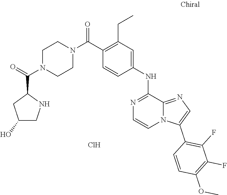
C1=CC(C(N2CCN(C(C3CC(O)CN3)=O)CC2)=O)=C(CC)C=C1NC1=NC=CN2C1=NC=C2C1=C(F)C(F)=C(OC)C=C1.Cl
